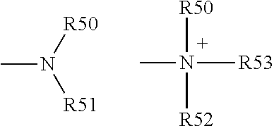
CN([R50])[R51].CN([R50])([R52])[R53]
